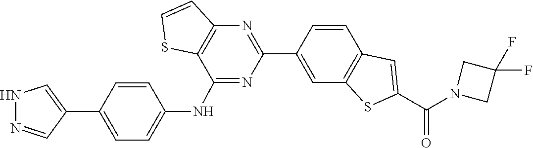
N1(C(C2=CC3=C(S2)C=C(C2=NC4=C(C(NC5=CC=C(C6=CNN=C6)C=C5)=N2)SC=C4)C=C3)=O)CC(F)(F)C1
